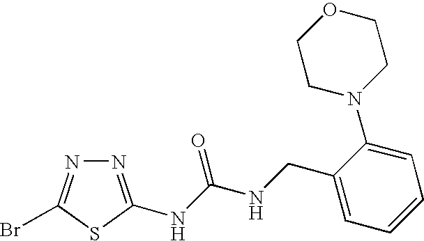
N(C(NCC1=CC=CC=C1N1CCOCC1)=O)C1=NN=C(Br)S1
